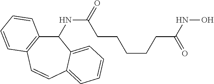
C1(NC(=O)CCCCCC(NO)=O)C2=C(C=CC3=CC=CC=C13)C=CC=C2
